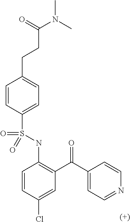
C1=CC(S(NC2=C(C(=O)C3=CC=NC=C3)C=C(Cl)C=C2)(=O)=O)=CC=C1CCC(N(C)C)=O
